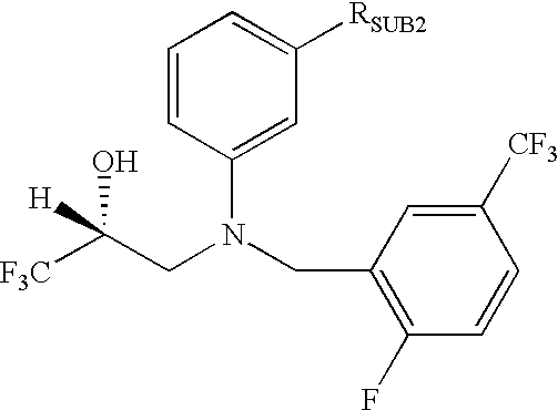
[F3C]C(CN(CC1=C(F)C=CC([CF3])=C1)C1=CC([RSUB2])=CC=C1)(O)[H]
